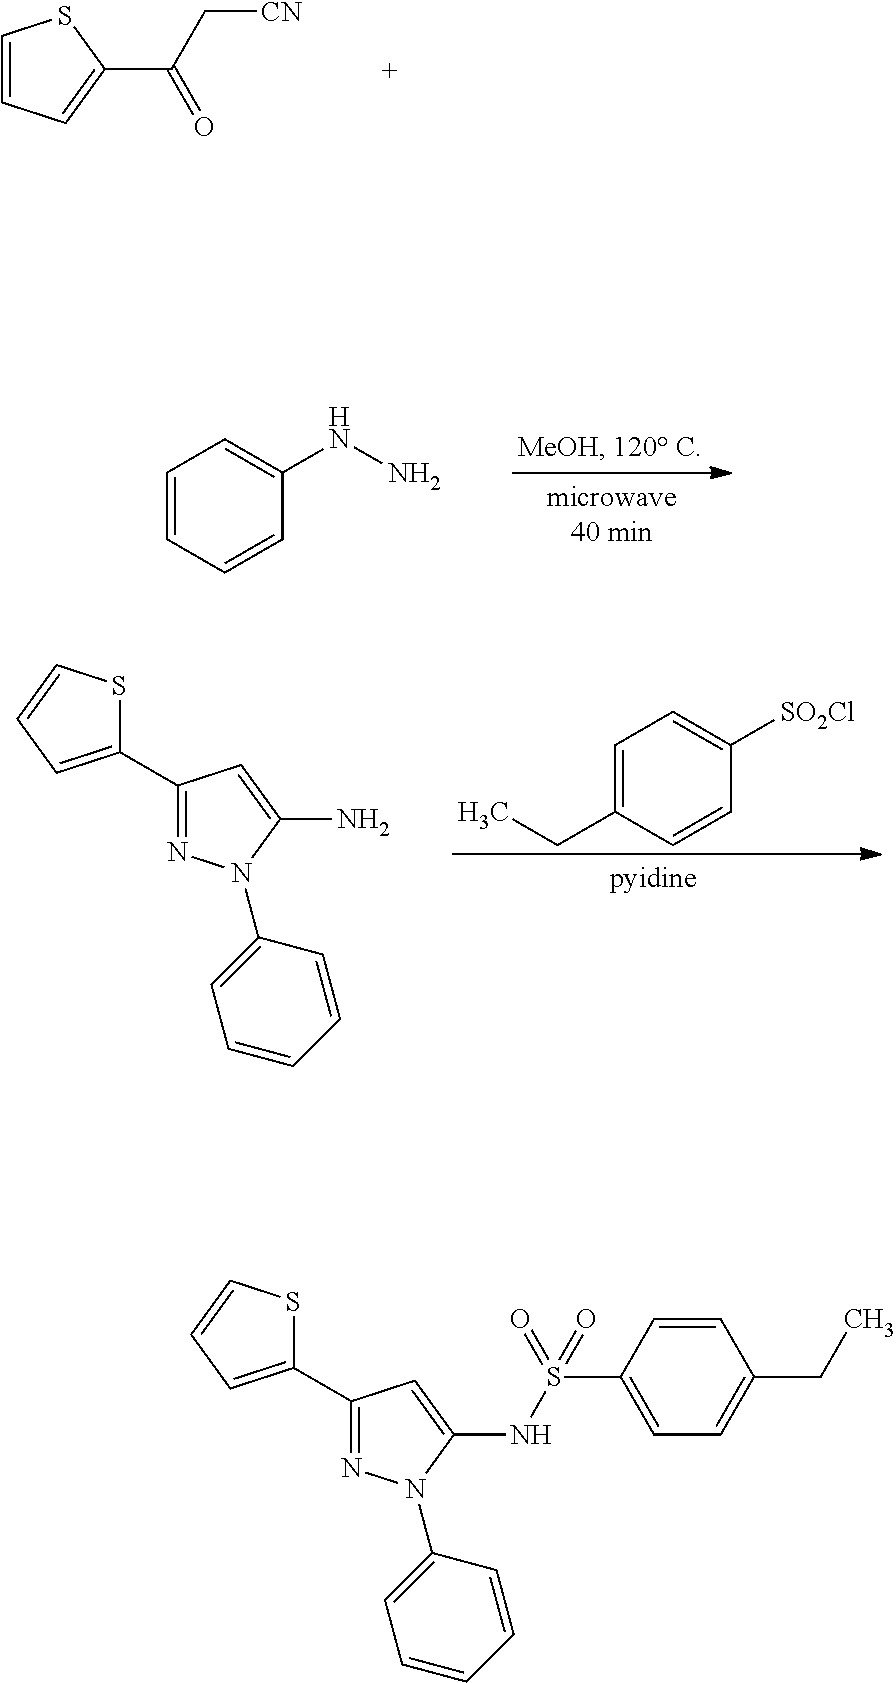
C1=CC=CC(NN)=C1.C(C[CN])(=O)C1=CC=CS1.C1=C(CC)C=CC([SO2Cl])=C1.C1(C2=CC=CS2)=NN(C2=CC=CC=C2)C(N)=C1.C1(C2=CC=CS2)=NN(C2=CC=CC=C2)C(NS(C2=CC=C(CC)C=C2)(=O)=O)=C1
